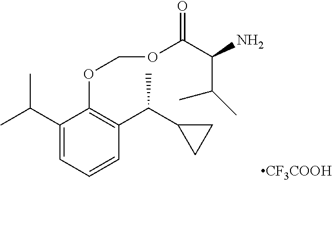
C1(C(C)C)=CC=CC(C(C2CC2)C)=C1OCOC(C(N)C(C)C)=O.[CF3COOH]
